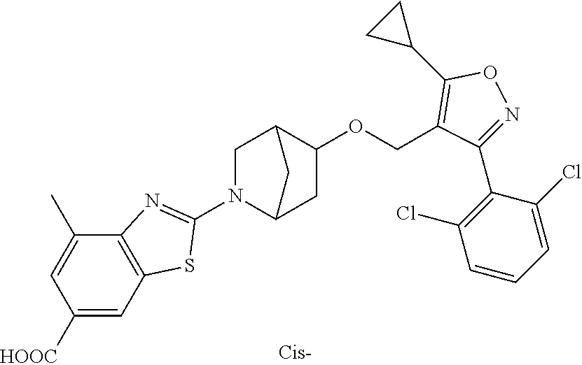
C1([HOOC])=CC2=C(C(C)=C1)N=C(N1C3CC(OCC4=C(C5CC5)ON=C4C4=C(Cl)C=CC=C4Cl)C(C1)C3)S2
